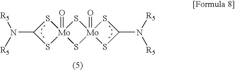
S1C(N([R5])[R5])S[Mo]12(=O)S[Mo]1(=O)(S2)SC(N([R5])[R5])S1
